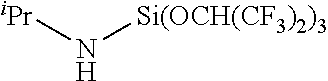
[iPr]N[Si(OCH(CF3)2)3]
